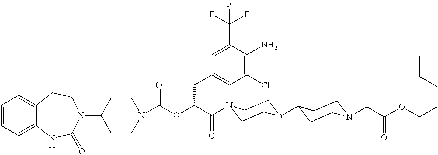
C1(N2CCC3=CC=CC=C3NC2=O)CCN(C(OC(C(=O)N2CCn(C3CCN(CC(OCCCCC)=O)CC3)CC2)CC2=CC(Cl)=C(N)C(C(F)(F)F)=C2)=O)CC1
